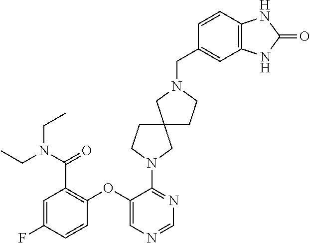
C1(OC2=C(C(N(CC)CC)=O)C=C(F)C=C2)=CN=CN=C1N1CCC2(C1)CCN(CC1=CC3=C(C=C1)NC(=O)N3)C2
